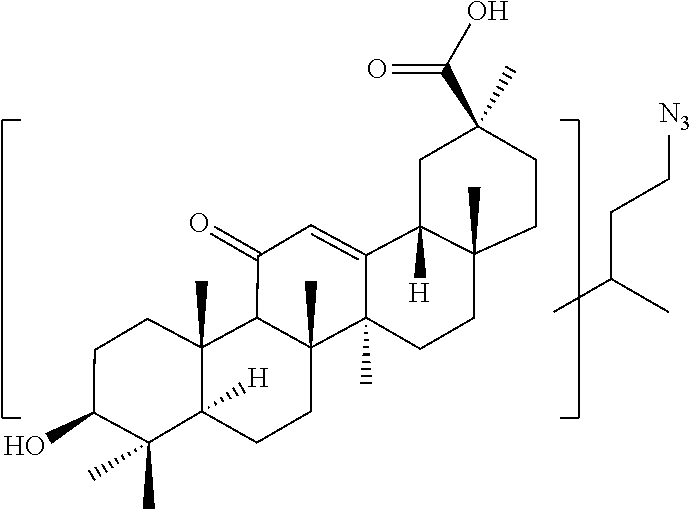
C1(=O)C=C2C3([H])C(C)(CCC2(C)C2(C)C1C1(C)C([H])(CC2)C(C)(C)C(O)CC1)CCC(C(O)=O)(C)C3.[N3]CCC(C)C
